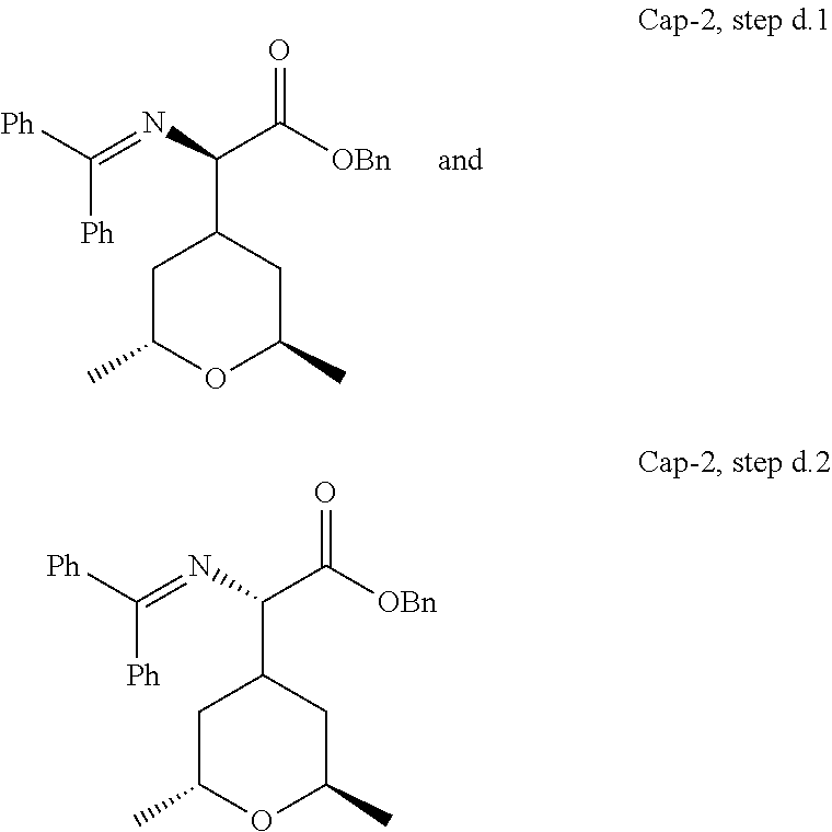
C1C(C)OC(C)CC1C(N=C([Ph])[Ph])C([OBn])=O.C1C(C)OC(C)CC1C(N=C([Ph])[Ph])C([OBn])=O
